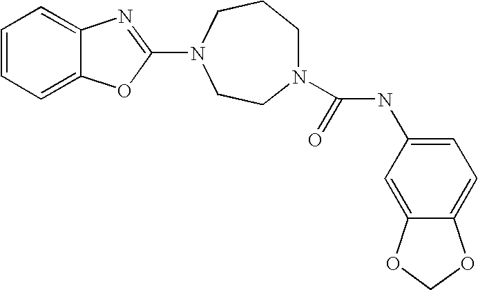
C1=CC=C2C(=C1)N=C(N1CCCN(C(=O)NC3=CC=C4C(=C3)OCO4)CC1)O2
